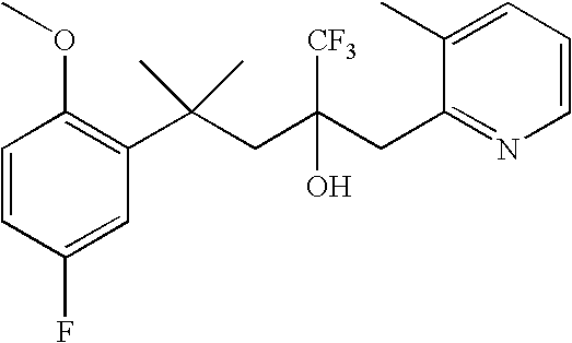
C1(F)=CC(C(CC(CC2=NC=CC=C2C)(O)[CF3])(C)C)=C(OC)C=C1
